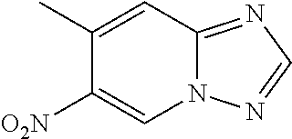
C1(C)=CC2=NC=NN2C=C1[O2N]
